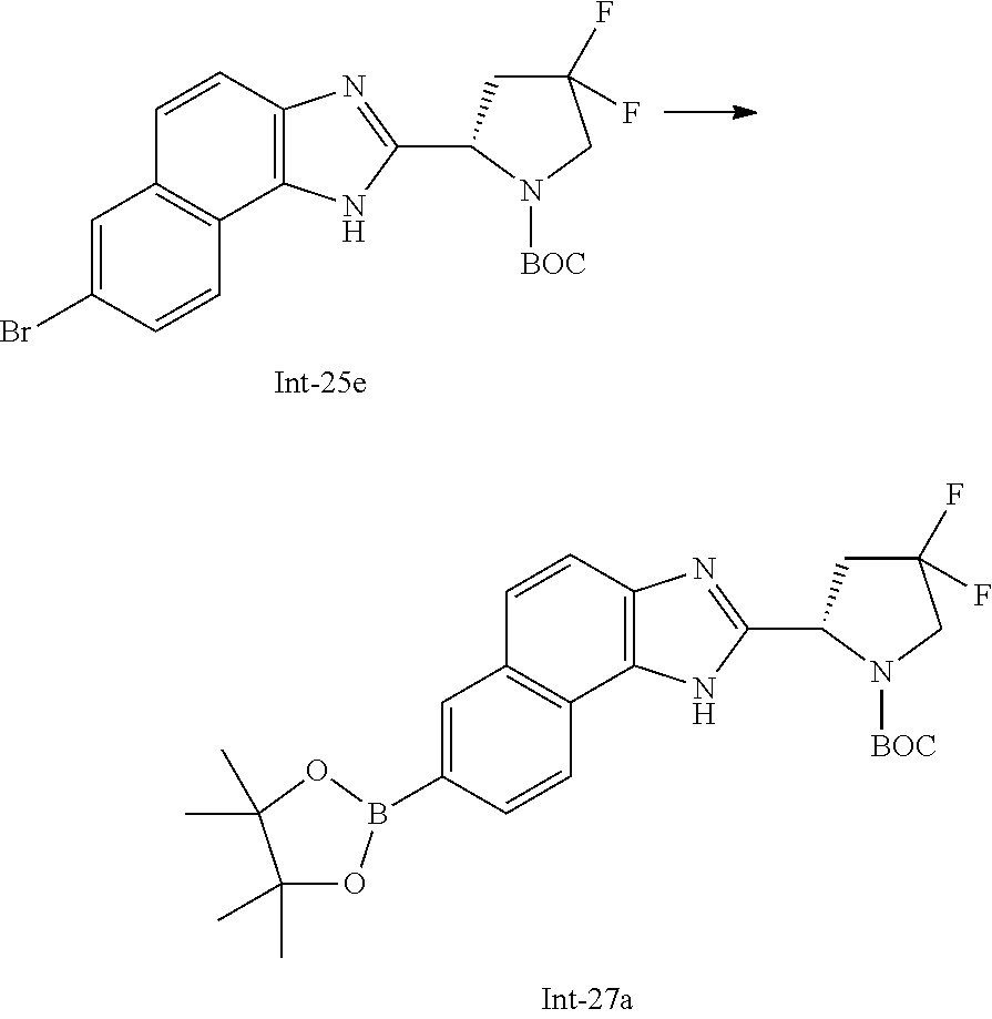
C1=CC2=C(C3=C1C=C(Br)C=C3)NC(C1CC(F)(F)CN1[BOC])=N2.C1=CC2=C(C3=C1C=C(B1OC(C)(C)C(C)(C)O1)C=C3)NC(C1CC(F)(F)CN1[BOC])=N2
